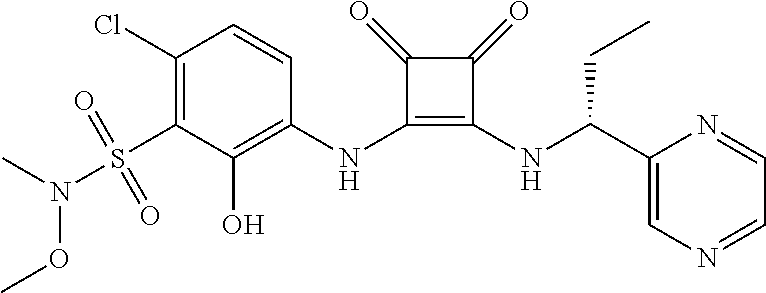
C1(NC2=C(O)C(S(N(OC)C)(=O)=O)=C(Cl)C=C2)=C(NC(C2=CN=CC=N2)CC)C(=O)C1=O
